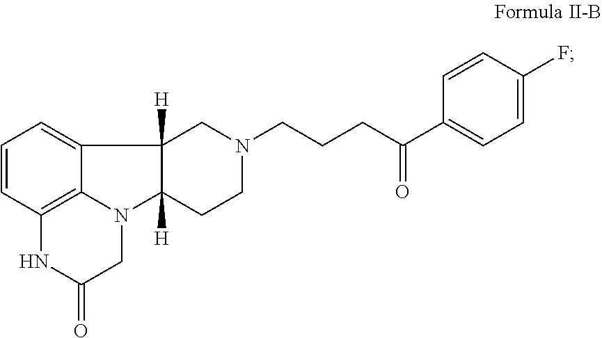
C1=CC2=C3C(=C1)C1([H])C([H])(N3CC(=O)N2)CCN(CCCC(C2=CC=C(F)C=C2)=O)C1
